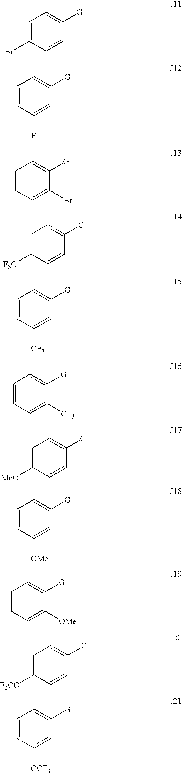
C1=CC([G])=CC=C1Br.C1(Br)=CC([G])=CC=C1.C1=C(Br)C([G])=CC=C1.C1=CC([G])=CC=C1[F3C].C1([CF3])=CC([G])=CC=C1.C1=C([CF3])C([G])=CC=C1.C1=CC([G])=CC=C1[MeO].C1([OMe])=CC([G])=CC=C1.C1=C([OMe])C([G])=CC=C1.C1=CC([G])=CC=C1[F3CO].C1([OCF3])=CC([G])=CC=C1
